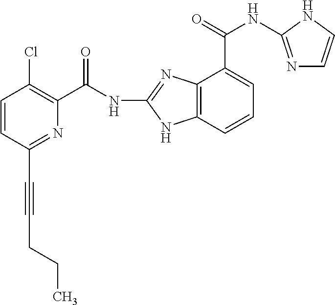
C1=CC(C#CCCC)=NC(C(NC2=NC3=C(N2)C=CC=C3C(NC2=NC=CN2)=O)=O)=C1Cl
